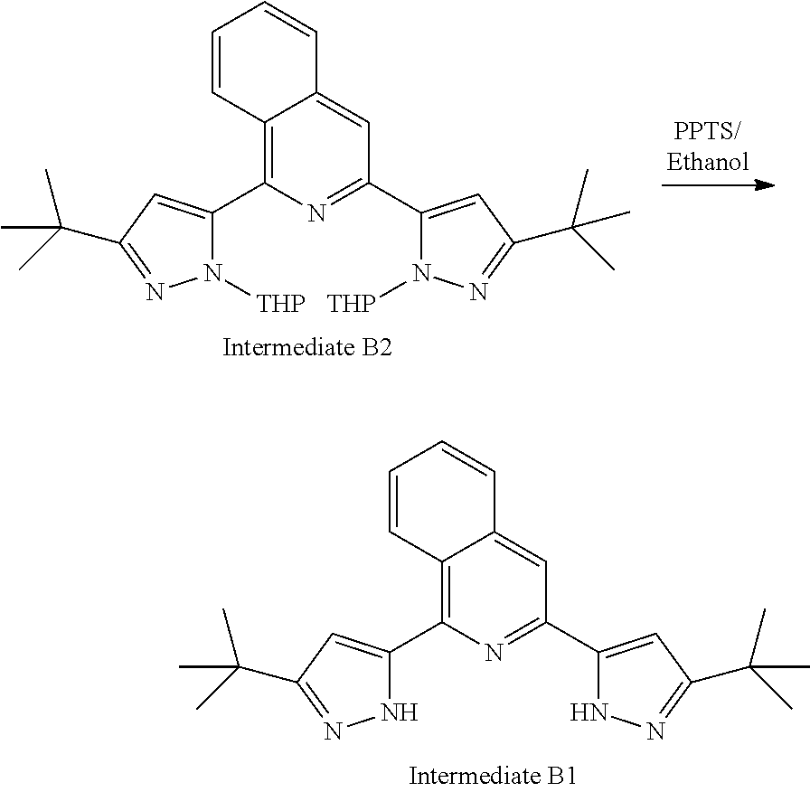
C1(C2=C3C(=CC(C4=CC(C(C)(C)C)=NN4[THP])=N2)C=CC=C3)=CC(C(C)(C)C)=NN1[THP].C1(C2=C3C(=CC(C4=CC(C(C)(C)C)=NN4)=N2)C=CC=C3)=CC(C(C)(C)C)=NN1
